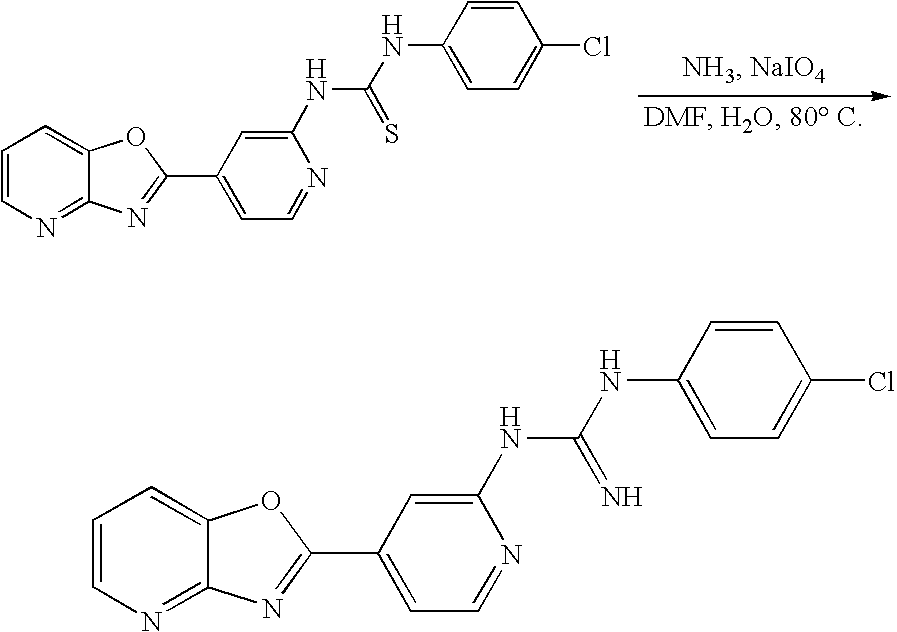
C1=CN=C2C(=C1)OC(C1=CC=NC(NC(NC3=CC=C(Cl)C=C3)=N)=C1)=N2.C1=CN=C2C(=C1)OC(C1=CC=NC(NC(NC3=CC=C(Cl)C=C3)=S)=C1)=N2
